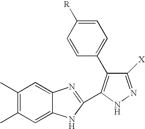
C1(C)=C(C)C=C2C(=C1)N=C(C1=C(C3=CC=C([R])C=C3)C([X])=NN1)N2
